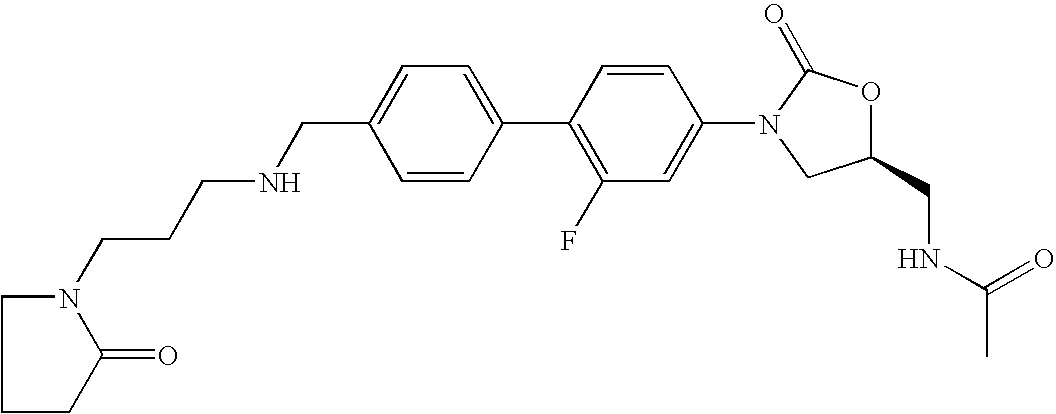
C1=C(CNCCCN2CCCC2=O)C=CC(C2=C(F)C=C(N3CC(CNC(C)=O)OC3=O)C=C2)=C1
